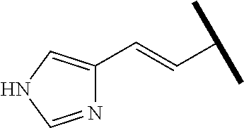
C(=CC1=CNC=N1)C(C)C
